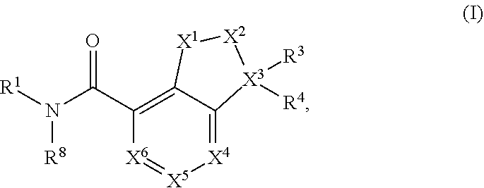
[X4]1=C2C(=C(C(N([R1])[R8])=O)[X6]=[X5]1)[X1][X2][X3]2([R3])[R4]
